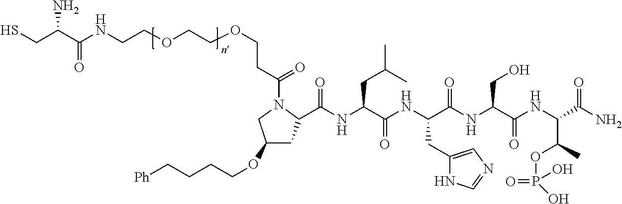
C(NC(C(NC(C(NC(C(NC(C(N)=O)C(OP(=O)(O)O)C)=O)CO)=O)CC1=CN=CN1)=O)CC(C)C)(=O)C1CC(OCCCC[Ph])CN1C(CCOCCOCCNC(C(CS)N)=O)=O
